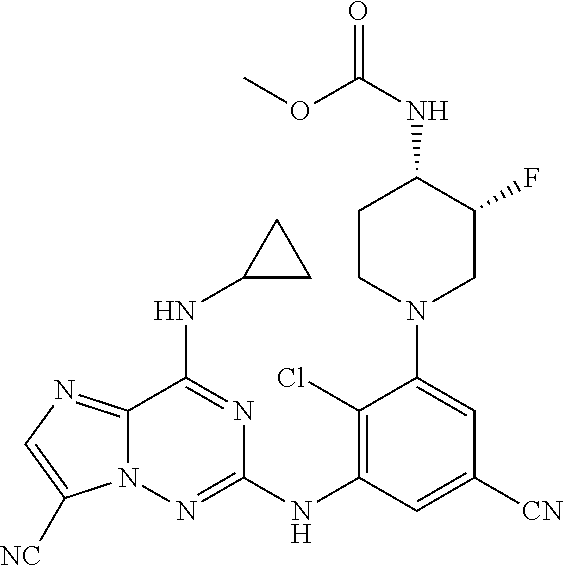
C12=NC=C([NC])N1N=C(NC1=C(Cl)C(N3CC(F)C(NC(=O)OC)CC3)=CC([CN])=C1)N=C2NC1CC1
